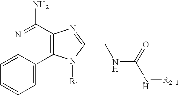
C1=C2C(=CC=C1)C1=C(C(N)=N2)N=C(CNC(N[R21])=O)N1[R1]
